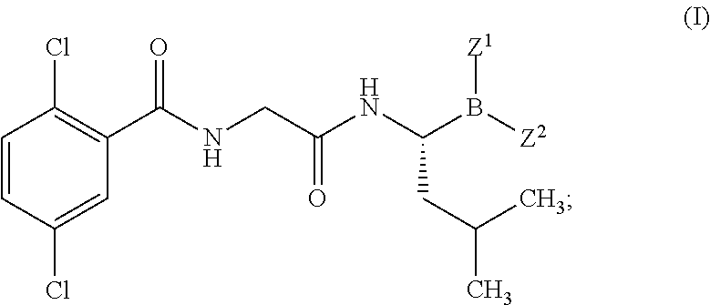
C1=CC(Cl)=CC(C(NCC(NC(CC(C)C)B([Z2])[Z1])=O)=O)=C1Cl
